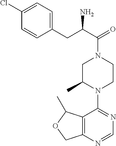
C(C1=CC=C(Cl)C=C1)C(C(=O)N1CC(C)N(C2=NC=NC3=C2C(C)OC3)CC1)N
